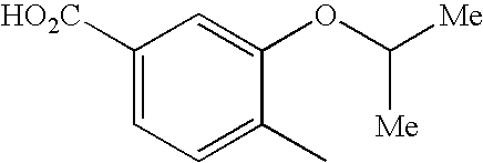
C1([HO2C])=CC=C(C)C(OC([Me])[Me])=C1
